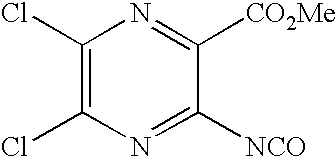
C1(Cl)=C(Cl)N=C([NCO])C([CO2Me])=N1
